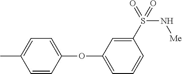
C1(S(=O)(N[Me])=O)=CC(OC2=CC=C(C)C=C2)=CC=C1
